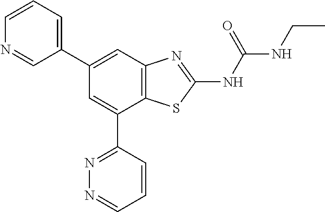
C1(C2=CC=CN=C2)=CC2=C(C(C3=NN=CC=C3)=C1)SC(NC(NCC)=O)=N2
